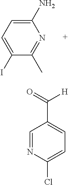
C1(N)=CC=C(I)C(C)=N1.C1=NC(Cl)=CC=C1C(=O)[H]
